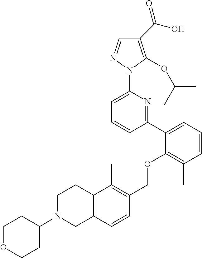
C1(C(O)=O)=C(OC(C)C)N(C2=CC=CC(C3=CC=CC(C)=C3OCC3=C(C)C4=C(C=C3)CN(C3CCOCC3)CC4)=N2)N=C1
